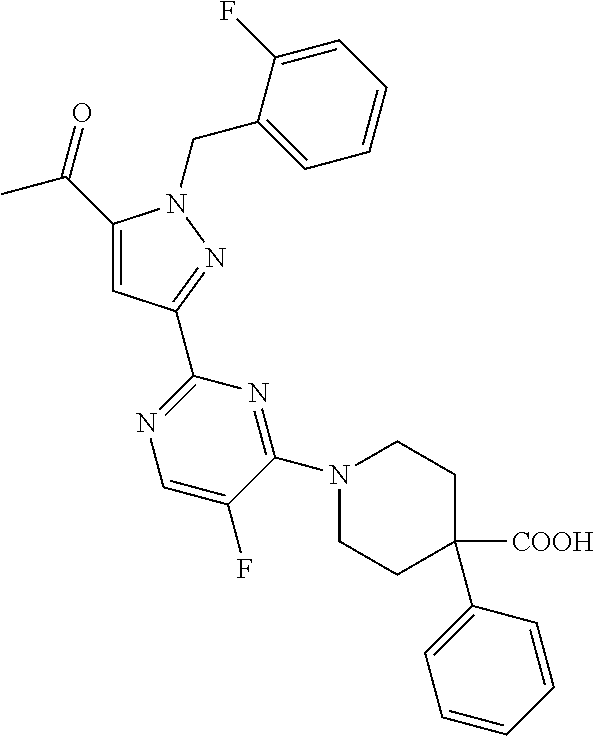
C(C1=CC(C2=NC=C(F)C(N3CCC([COOH])(C4=CC=CC=C4)CC3)=N2)=NN1CC1=CC=CC=C1F)(C)=O
